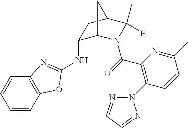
N(C1C2N(C(=O)C3=C(N4N=CC=N4)C=CC(C)=N3)C([H])(C)C(C1)C2)C1=NC2=C(C=CC=C2)O1
